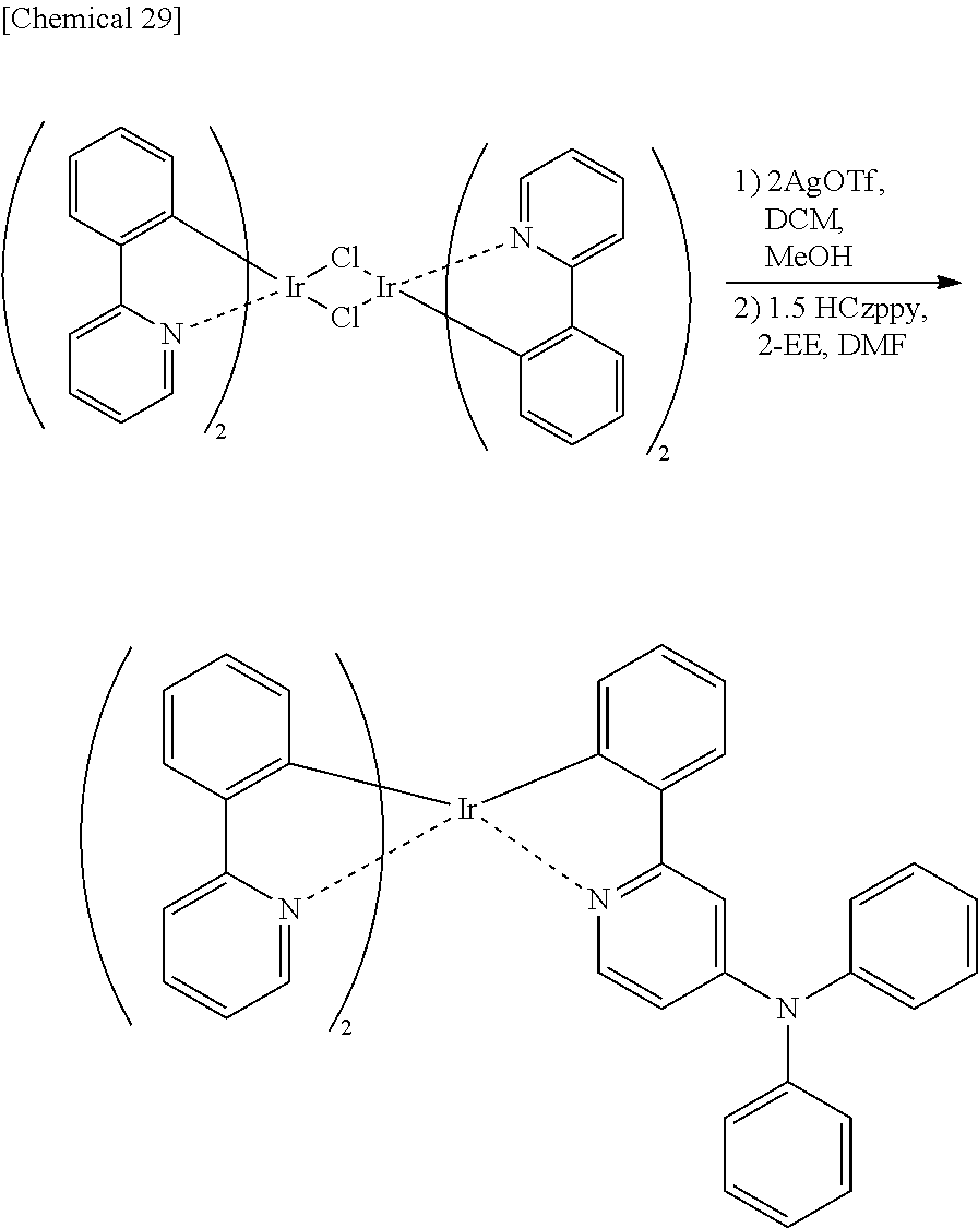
C1=C2N(=CC=C1)[Ir]1(C3=C2C=CC=C3)Cl[Ir]2(Cl1)N1=CC=CC=C1C1=C2C=CC=C1.C1=CC(N(C2=CC=CC=C2)C2=CC3=N(C=C2)[Ir]2(C4=CC=CC=C34)N3=CC=CC=C3C3=C2C=CC=C3)=CC=C1
